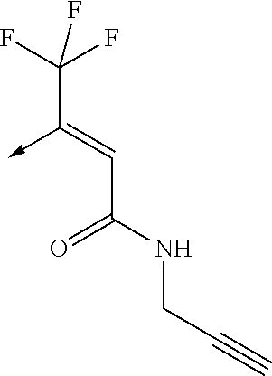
C(C(NCC#C)=O)=C(->C)C(F)(F)F
